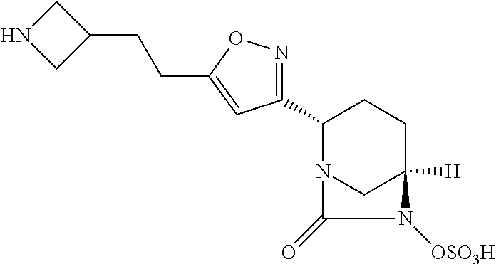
C1(C2=NOC(CCC3CNC3)=C2)N2CC([H])(CC1)N([OSO3H])C2=O
